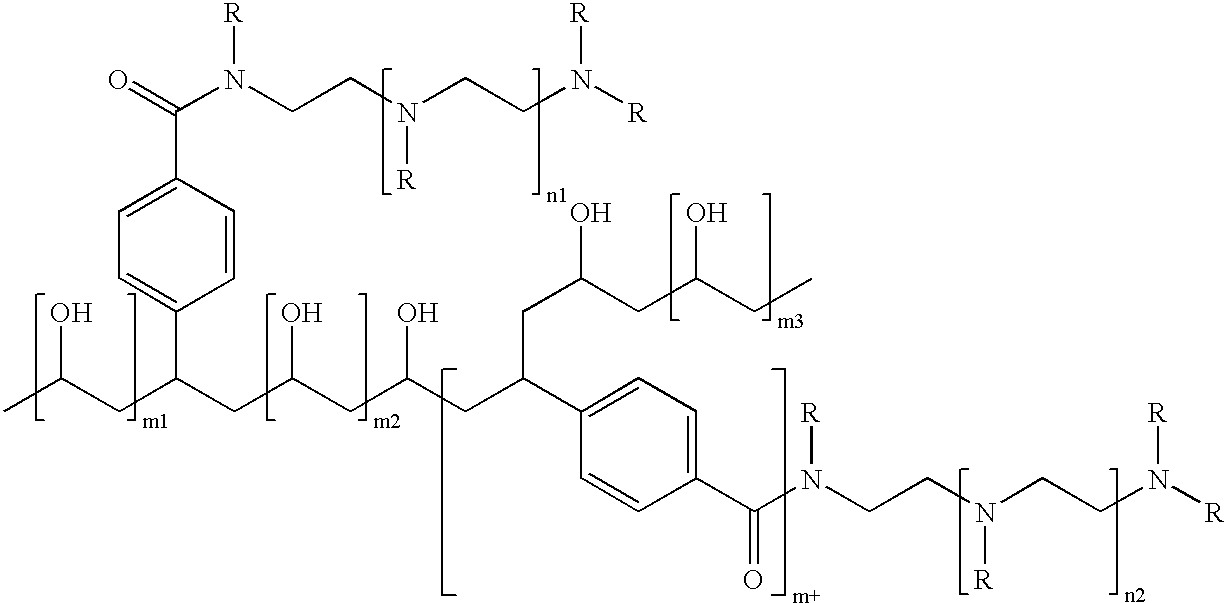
C(N(CCN(CCN([R])[R])[R])[R])(=O)C1=CC=C(C(CC(CC(CC(C2=CC=C(C(N(CCN(CCN([R])[R])[R])[R])=O)C=C2)CC(O)CC(CC)O)O)O)CC(C)O)C=C1
